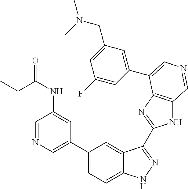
C1(C2=CN=CC(NC(=O)CC)=C2)=CC=C2C(=C1)C(C1=NC3=C(N1)C=NC=C3C1=CC(CN(C)C)=CC(F)=C1)=NN2
